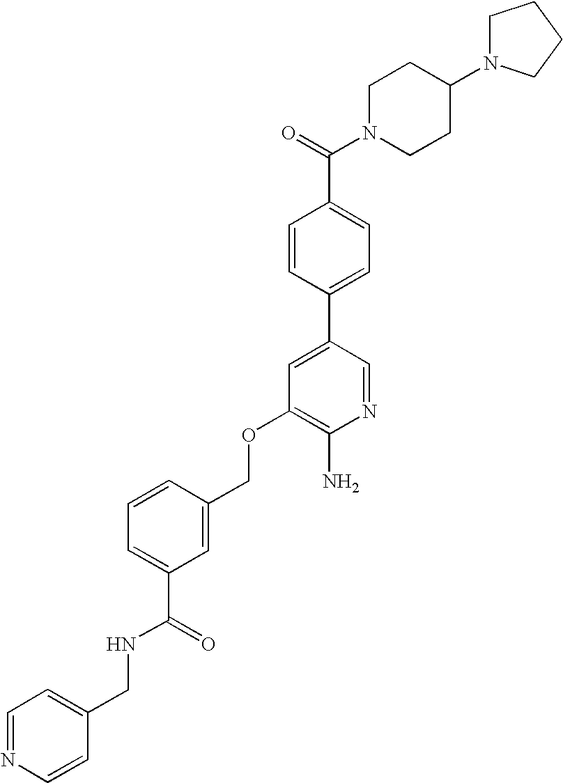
C(OC1=C(N)N=CC(C2=CC=C(C(=O)N3CCC(N4CCCC4)CC3)C=C2)=C1)C1=CC(C(=O)NCC2=CC=NC=C2)=CC=C1
